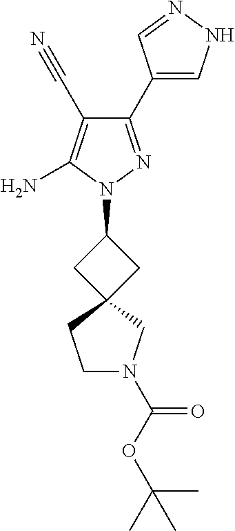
C1(C#N)=C(N)N(C2CC3(C2)CCN(C(=O)OC(C)(C)C)C3)N=C1C1=CNN=C1
